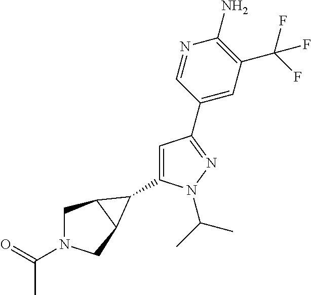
C1(C2C3CN(C(=O)C)CC32)=CC(C2=CC(C(F)(F)F)=C(N)N=C2)=NN1C(C)C
